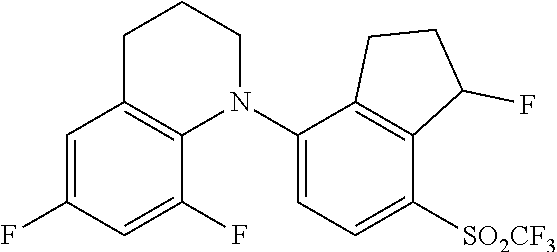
C1=C(F)C=C(F)C2=C1CCCN2C1=CC=C([SO2CF3])C2=C1CCC2F
